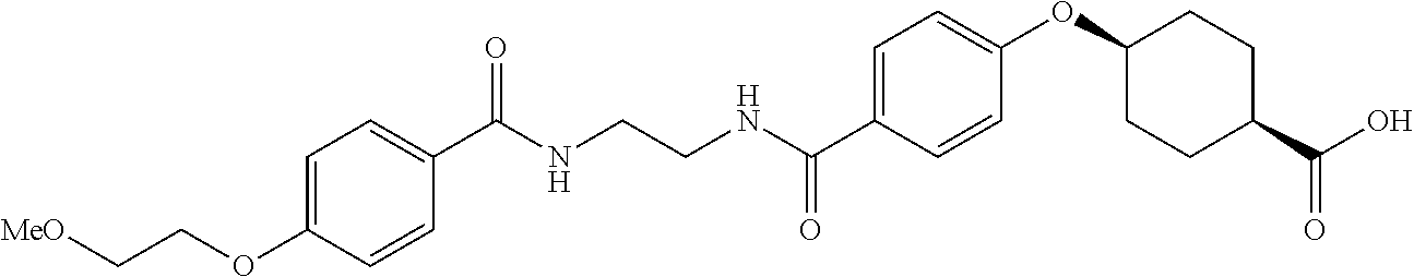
C(NCCNC(C1=CC=C(OC2CCC(C(O)=O)CC2)C=C1)=O)(=O)C1=CC=C(OCC[MeO])C=C1
